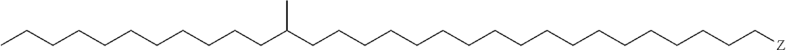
C(C(CCCCCCCCCCCCCCCCCC[Z])C)CCCCCCCCCC
